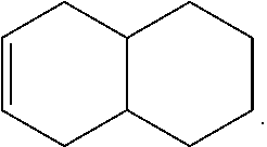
C1=CCC2C(C1)CCCC2
